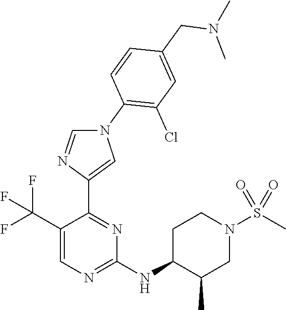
C1(C(F)(F)F)=CN=C(NC2C(C)CN(S(C)(=O)=O)CC2)N=C1C1=CN(C2=C(Cl)C=C(CN(C)C)C=C2)C=N1
